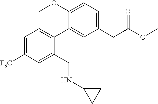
C1=C([F3C])C=C(CNC2CC2)C(C2=CC(CC(OC)=O)=CC=C2OC)=C1
